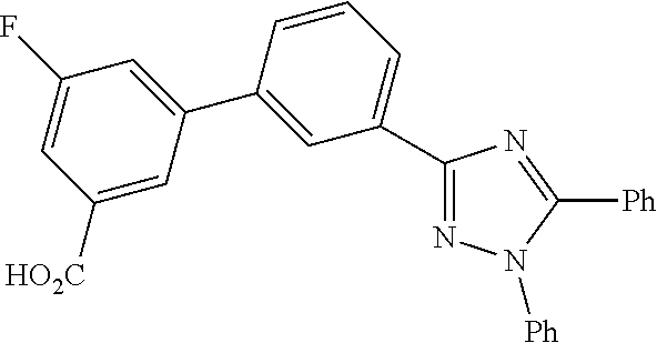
C1([HO2C])=CC(C2=CC(C3=NN([Ph])C([Ph])=N3)=CC=C2)=CC(F)=C1
